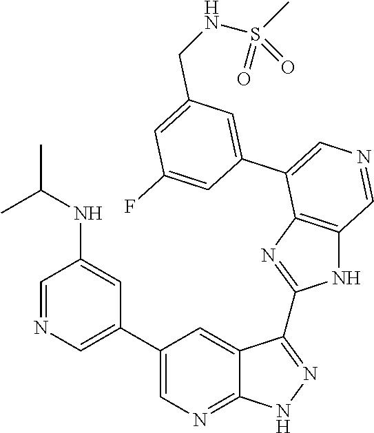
C1=C(C2=CN=CC3=C2N=C(C2=NNC4=NC=C(C5=CN=CC(NC(C)C)=C5)C=C42)N3)C=C(F)C=C1CNS(=O)(C)=O
